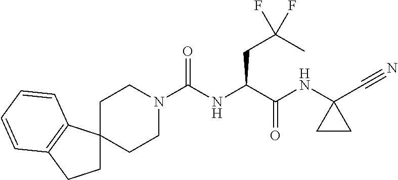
C1C2(C3=C(C1)C=CC=C3)CCN(C(NC(C(NC1(C#N)CC1)=O)CC(C)(F)F)=O)CC2
